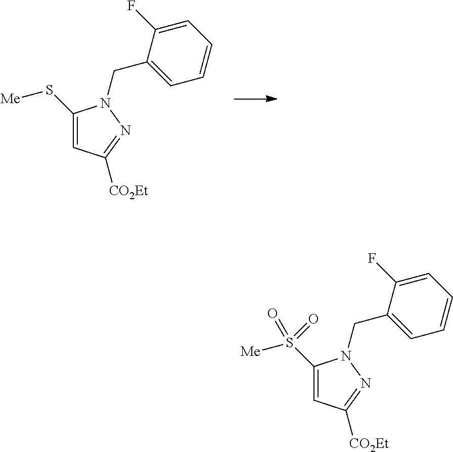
C1(S[Me])=CC([CO2Et])=NN1CC1=CC=CC=C1F.C1(S([Me])(=O)=O)=CC([CO2Et])=NN1CC1=CC=CC=C1F
